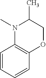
C1=CC=CC2=C1N(C)C(C)CO2
